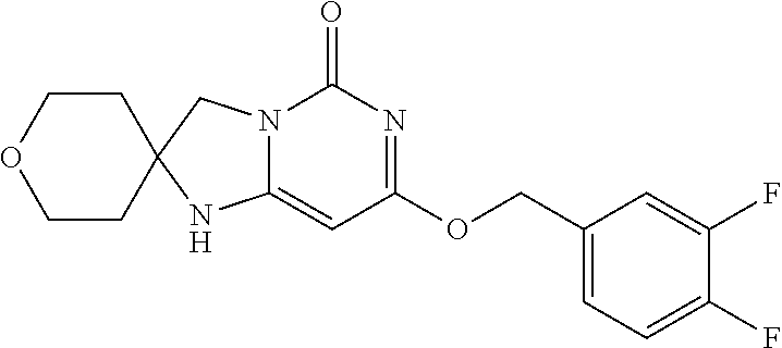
C1CC2(CCO1)NC1=CC(OCC3=CC=C(F)C(F)=C3)=NC(=O)N1C2
